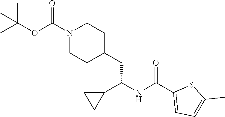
N1(C(OC(C)(C)C)=O)CCC(CC(NC(C2=CC=C(C)S2)=O)C2CC2)CC1
